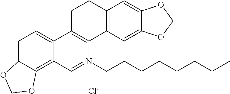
C1=C2C(=C3C(=C1)C1=C([N+](CCCCCCCC)=C3)C3=C(CC1)C=C1C(=C3)OCO1)OCO2.[Cl-]
